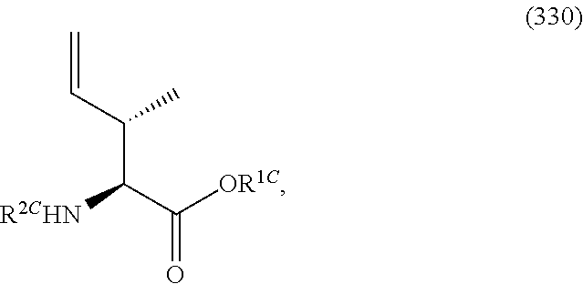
C(C(C([OR1C])=O)[R2CHN])(C=C)C
